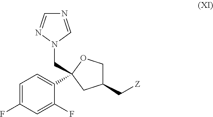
C1=C(F)C=C(F)C(C2(CN3C=NC=N3)OCC(C[Z])C2)=C1
